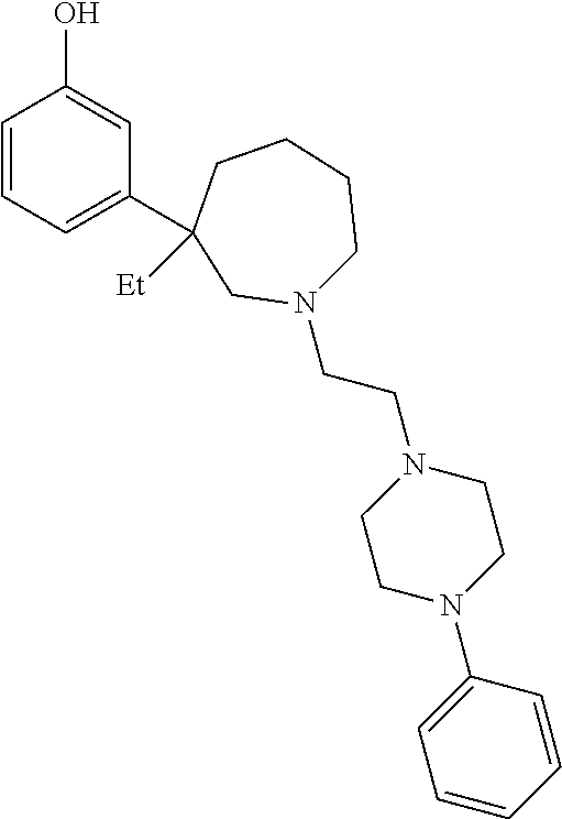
C1=CC=C(C2([Et])CCCCN(CCN3CCN(C4=CC=CC=C4)CC3)C2)C=C1O
